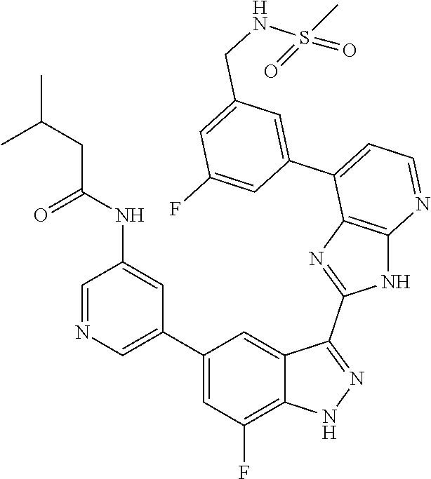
C1=NC=C(C2=CC(F)=C3C(=C2)C(C2=NC4=C(N2)N=CC=C4C2=CC(CNS(=O)(C)=O)=CC(F)=C2)=NN3)C=C1NC(=O)CC(C)C
